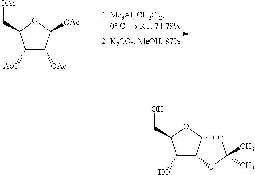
C1([AcO])C([OAc])C([OAc])OC1C[OAc].C1(O)C2C(OC1CO)OC(C)(C)O2
